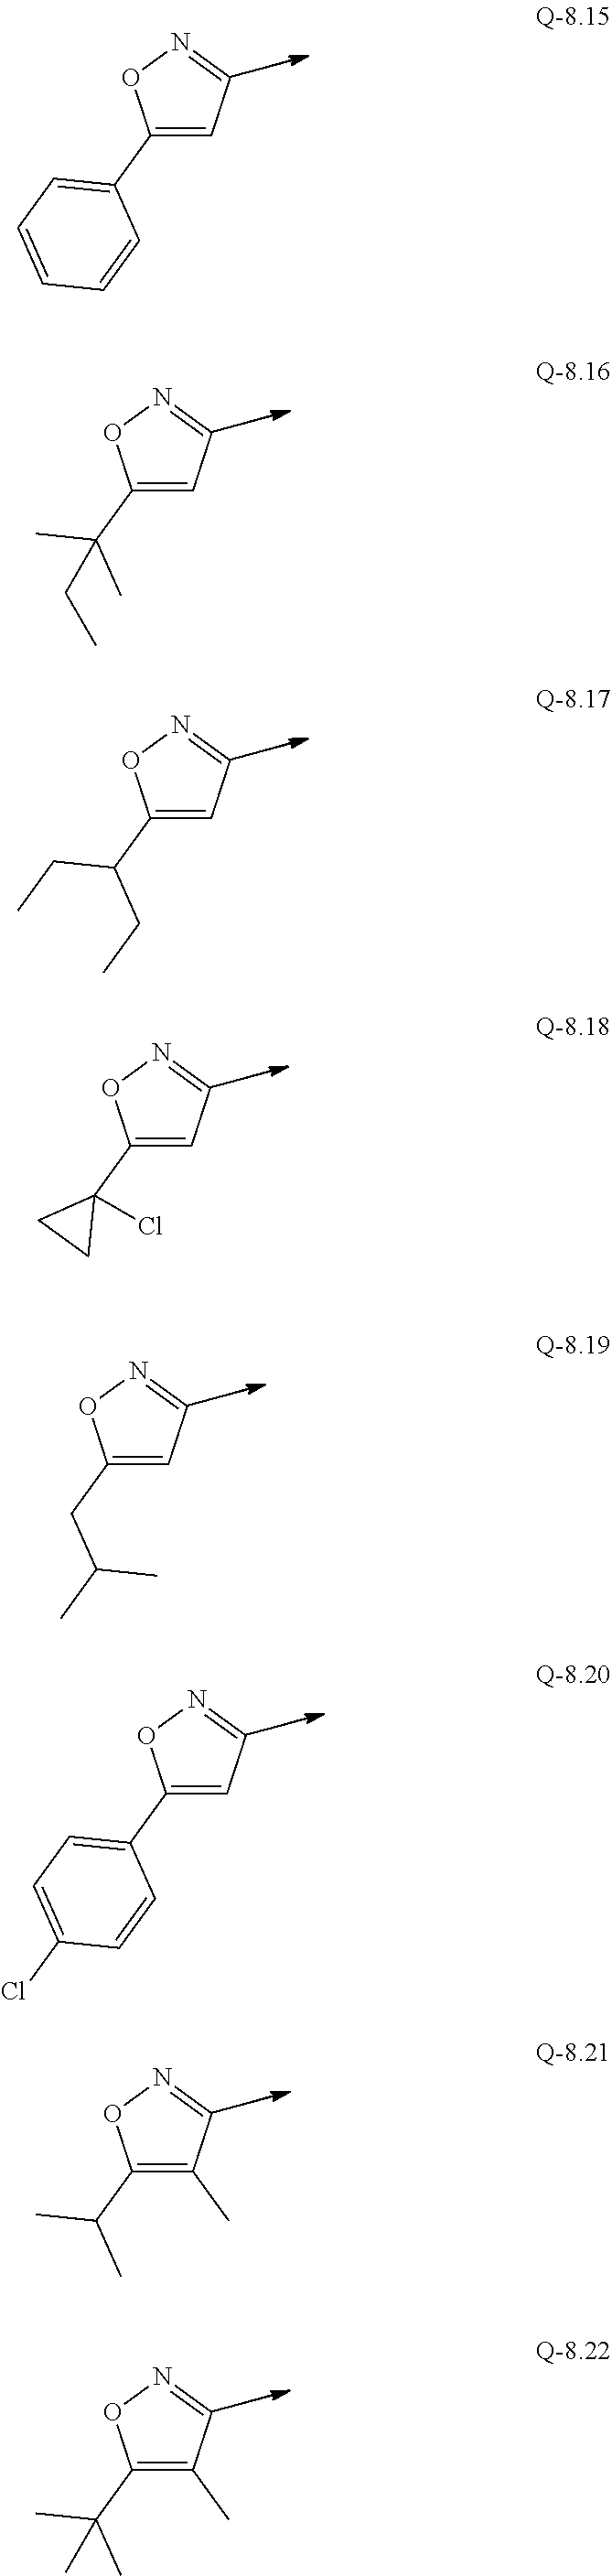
C1(C2=CC=CC=C2)=CC=NO1.C1(C(C)(C)CC)=CC=NO1.C1(C(CC)CC)=CC=NO1.C1(C2(Cl)CC2)=CC=NO1.C1(CC(C)C)=CC=NO1.C1(C2=CC=C(Cl)C=C2)=CC=NO1.C1(C(C)C)=C(C)C=NO1.C1(C(C)(C)C)=C(C)C=NO1
